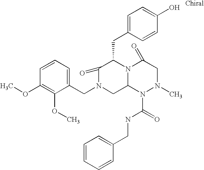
C1=CC(OC)=C(OC)C(CN2CC3N(C(CC4=CC=C(O)C=C4)C2=O)C(=O)CN(C)N3C(NCC2=CC=CC=C2)=O)=C1
